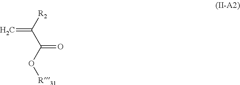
C=C([R2])C(O[R31])=O
